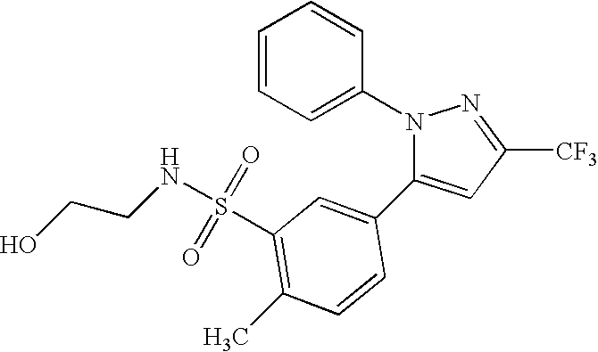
N1(C2=CC=CC=C2)C(C2=CC(S(NCCO)(=O)=O)=C(C)C=C2)=CC([CF3])=N1
